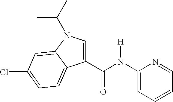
C1=C(N(C(C2=CN(C(C)C)C3=CC(Cl)=CC=C23)=O)[H])N=CC=C1
